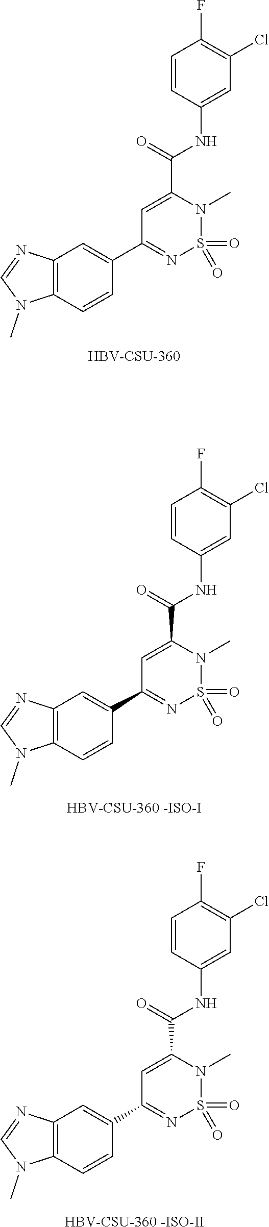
C1=C(C(=O)NC2=CC(Cl)=C(F)C=C2)N(C)S(=O)(=O)N=C1C1=CC2=C(C=C1)N(C)C=N2.[HBV-CSU-360].C1=C(C(=O)NC2=CC(Cl)=C(F)C=C2)N(C)S(=O)(=O)N=C1C1=CC2=C(C=C1)N(C)C=N2.[HBV-CSU-360 -ISO-I].C1=C(C(=O)NC2=CC(Cl)=C(F)C=C2)N(C)S(=O)(=O)N=C1C1=CC2=C(C=C1)N(C)C=N2.[HBV-CSU-360 -ISO-II]
